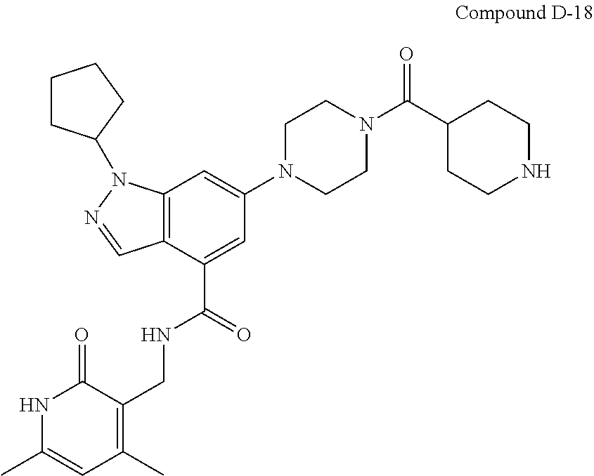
N1C(C)=CC(C)=C(CNC(C2=CC(N3CCN(C(C4CCNCC4)=O)CC3)=CC3=C2C=NN3C2CCCC2)=O)C1=O
